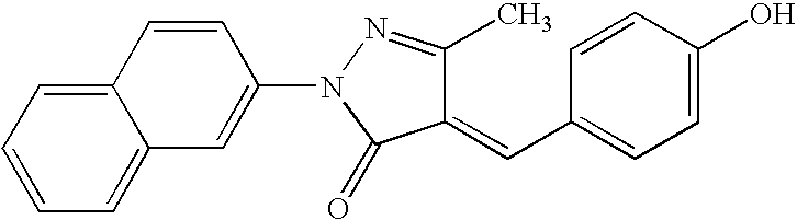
C1(N2C(=O)C(=CC3=CC=C(O)C=C3)C(C)=N2)=CC2=CC=CC=C2C=C1
